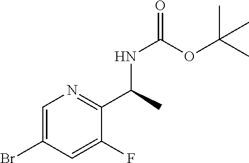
C1=C(Br)C=C(F)C(C(NC(OC(C)(C)C)=O)C)=N1
